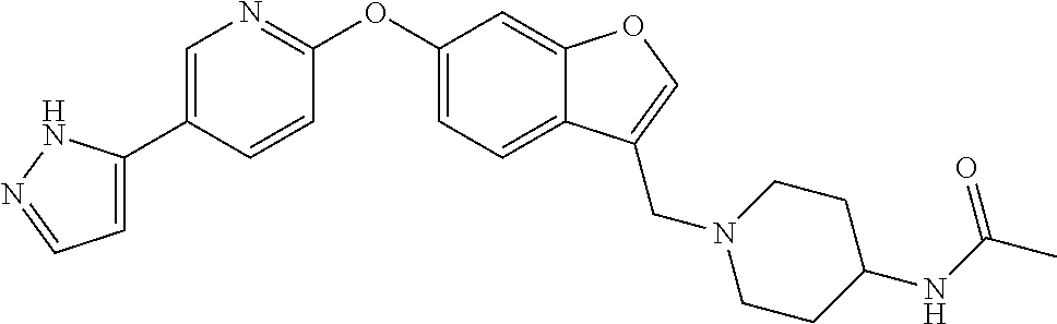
C1=C(C2=CN=C(OC3=CC=C4C(=C3)OC=C4CN3CCC(NC(C)=O)CC3)C=C2)NN=C1
